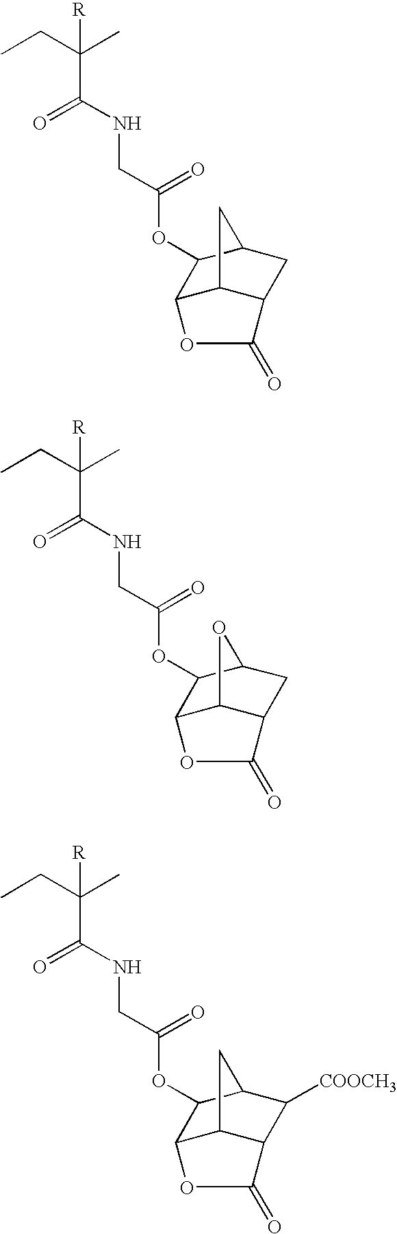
CCC(C)(C(=O)NCC(OC1C2C3C(CC1C3)C(=O)O2)=O)[R].CCC(C)(C(=O)NCC(OC1C2C3C(CC1O3)C(=O)O2)=O)[R].CCC(C)(C(=O)NCC(OC1C2C3C(C([COOCH3])C1C3)C(=O)O2)=O)[R]
